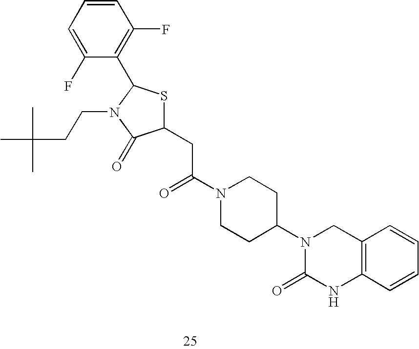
C1(CC(N2CCC(N3C(=O)NC4=C(C3)C=CC=C4)CC2)=O)SC(C2=C(F)C=CC=C2F)N(CCC(C)(C)C)C1=O
